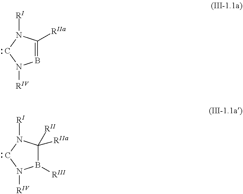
B1=C([RIIa])N([RI])CN1[RIV].B1([RIII])C([RIIa])([RII])N([RI])CN1[RIV]
